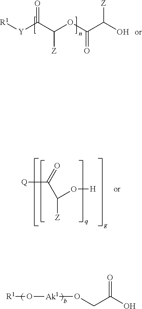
[Y](C(C(OC(C(O)[Z])=O)[Z])=O)[R1].[Q]C(=O)C([Z])O[H].[R1]O[Ak1]OCC(O)=O
